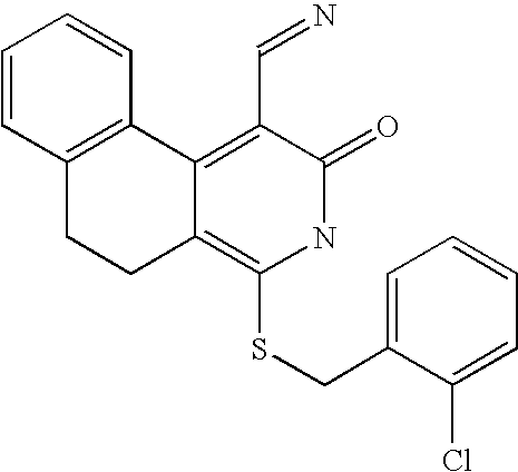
C1=CC2=C(C=C1)C1=C(C=N)C(=O)NC(SCC3=CC=CC=C3Cl)=C1CC2
